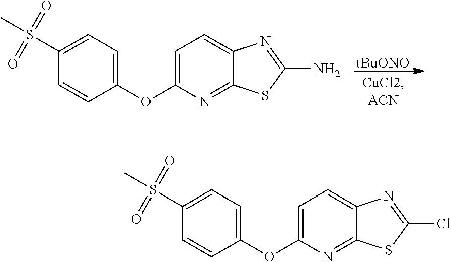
[tBuONO].C1(S(C)(=O)=O)=CC=C(OC2=CC=C3C(=N2)SC(N)=N3)C=C1.C1(S(C)(=O)=O)=CC=C(OC2=CC=C3C(=N2)SC(Cl)=N3)C=C1
